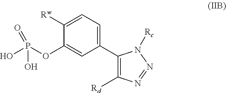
C1=C([Rw])C(OP(O)(O)=O)=CC(C2=C([Rd])N=NN2[Rc])=C1
